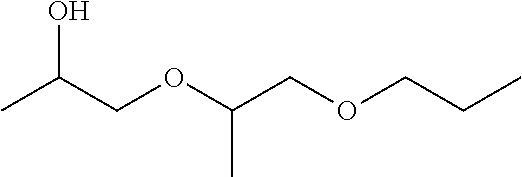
CC(COC(COCCC)C)O
